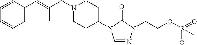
C1(C=C(CN2CCC(N3C=NN(CCOS(=O)(=O)C)C3=O)CC2)C)=CC=CC=C1
